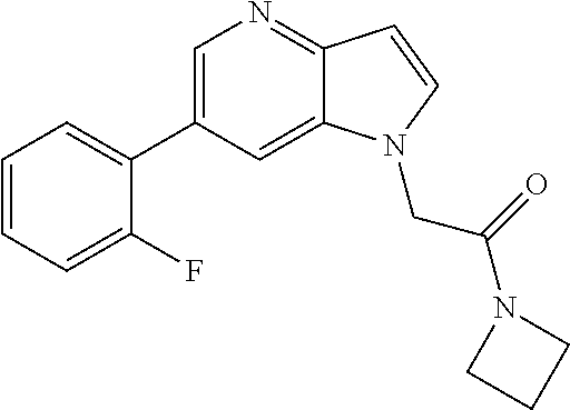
C1=C(C2=CC=CC=C2F)C=C2C(=N1)C=CN2CC(=O)N1CCC1
